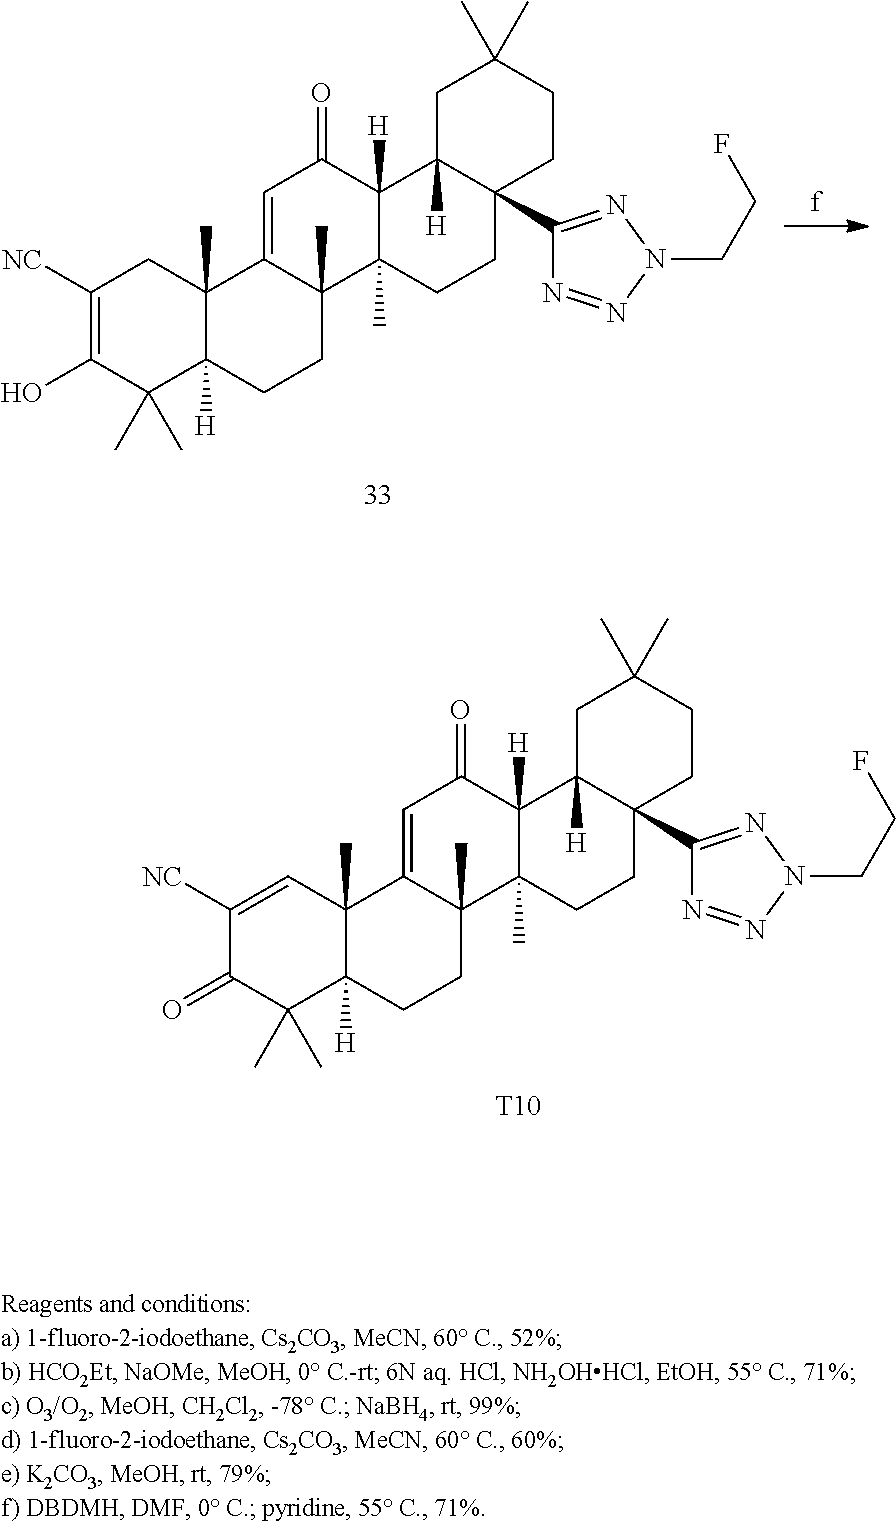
C1([NC])=CC2(C)C([H])(C(C)(C)C1=O)CCC1(C)C2=CC(=O)C2([H])C1(C)CCC1(C3=NN(CCF)N=N3)C2([H])CC(C)(C)CC1.[T10].C1([NC])=C(O)C(C)(C)C2([H])C(C)(C1)C1=CC(=O)C3([H])C(C)(C1(C)CC2)CCC1(C2=NN(CCF)N=N2)C3([H])CC(C)(C)CC1
